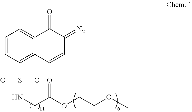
C1=CC(S(NCC(OCCOC)=O)(=O)=O)=C2C(=C1)C(=O)C(=[N2])C=C2
